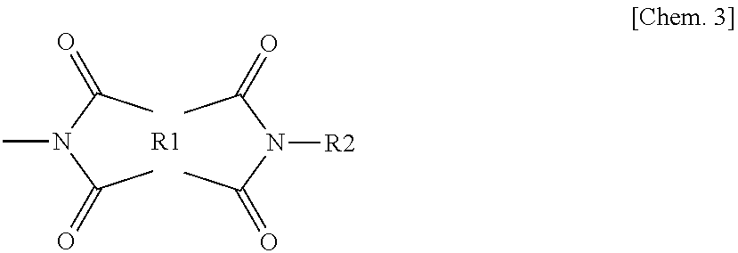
CC(N(C(C)=O)C)=O.CC(N(C(C)=O)[R2])=O.[R1]
